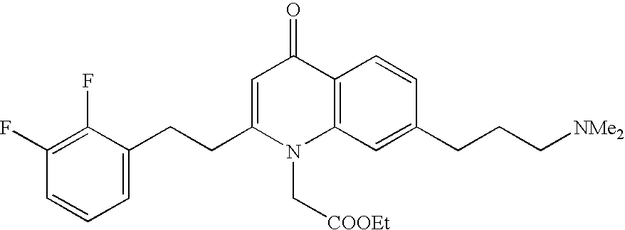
C12=C(C=C(CCC[NMe2])C=C1)N(C[COOEt])C(CCC1=CC=CC(F)=C1F)=CC2=O
